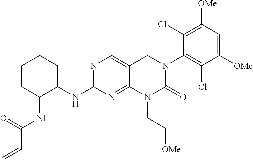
C1C(NC(C=C)=O)C(NC2=NC=C3C(=N2)N(CC[OMe])C(=O)N(C2=C(Cl)C([OMe])=CC([OMe])=C2Cl)C3)CCC1
